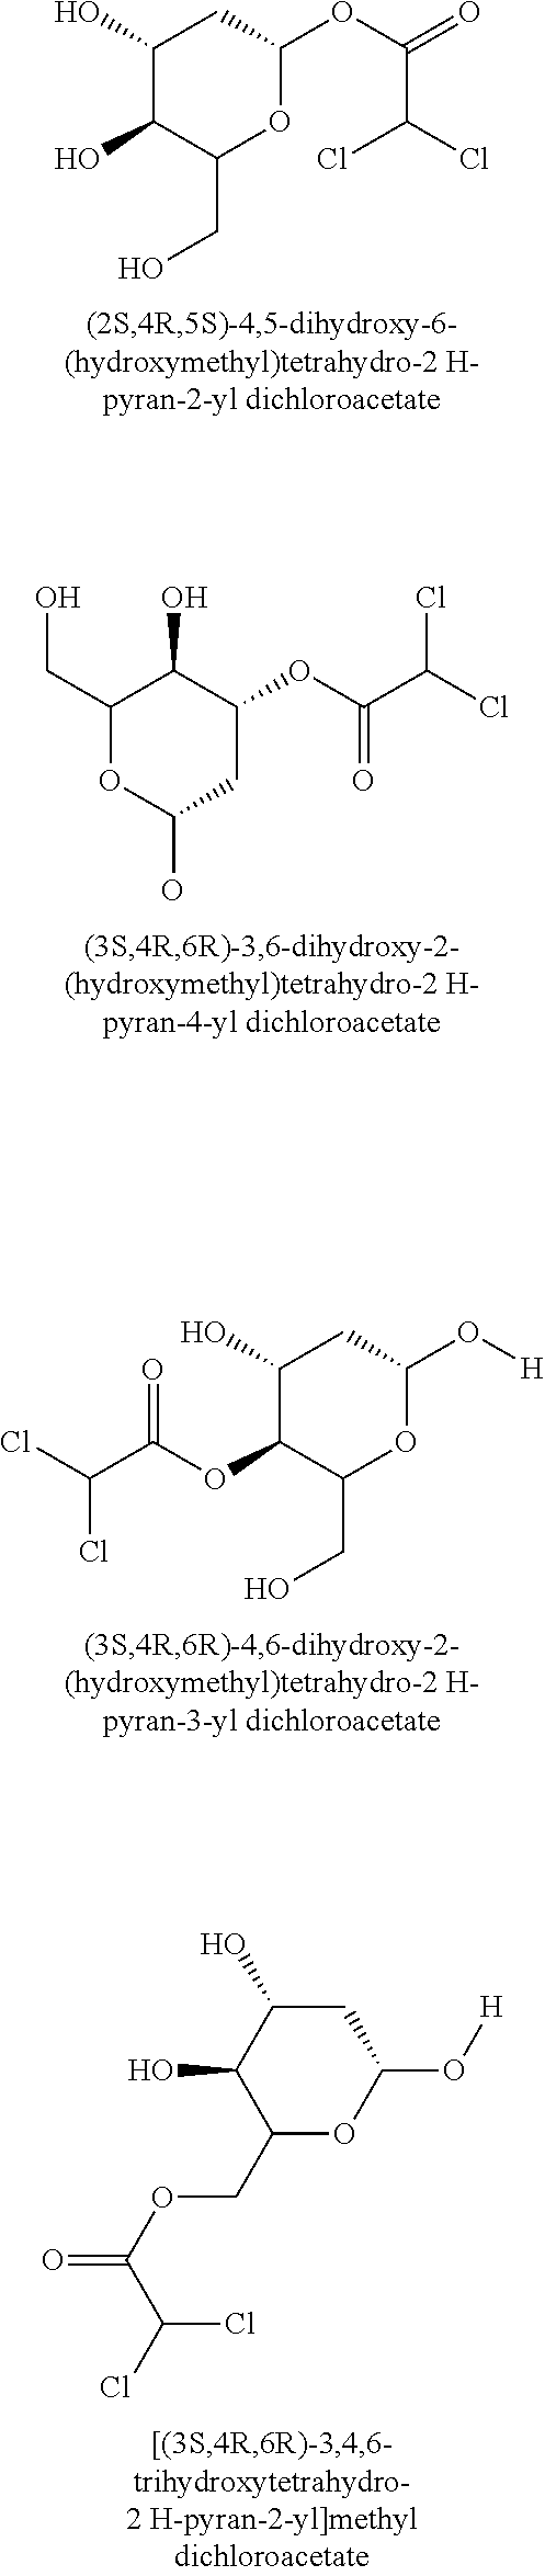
C1(O)C(O)C(CO)OC(OC(C(Cl)Cl)=O)C1.C1(CO)OC(O)CC(OC(=O)C(Cl)Cl)C1O.C1(O)C(OC(=O)C(Cl)Cl)C(CO)OC(O[H])C1.C1(COC(C(Cl)Cl)=O)OC(O[H])CC(O)C1O
